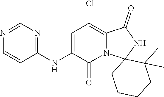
C1(NC2=CC(Cl)=C3N(C2=O)C2(NC3=O)CCCCC2(C)C)=NC=NC=C1
